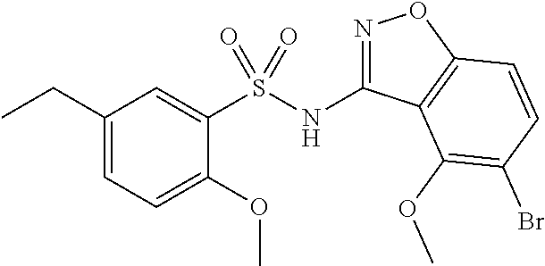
C1(CC)=CC=C(OC)C(S(NC2=NOC3=C2C(OC)=C(Br)C=C3)(=O)=O)=C1
